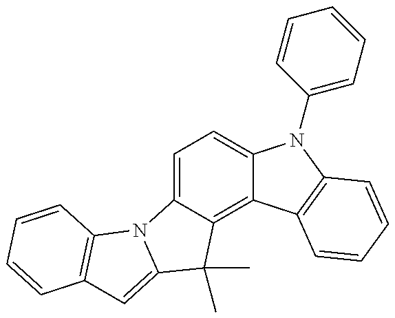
C1=C2C(=C3C(=C1)N(C1=CC=CC=C1)C1=C3C=CC=C1)C(C)(C)C1=CC3=C(N21)C=CC=C3
